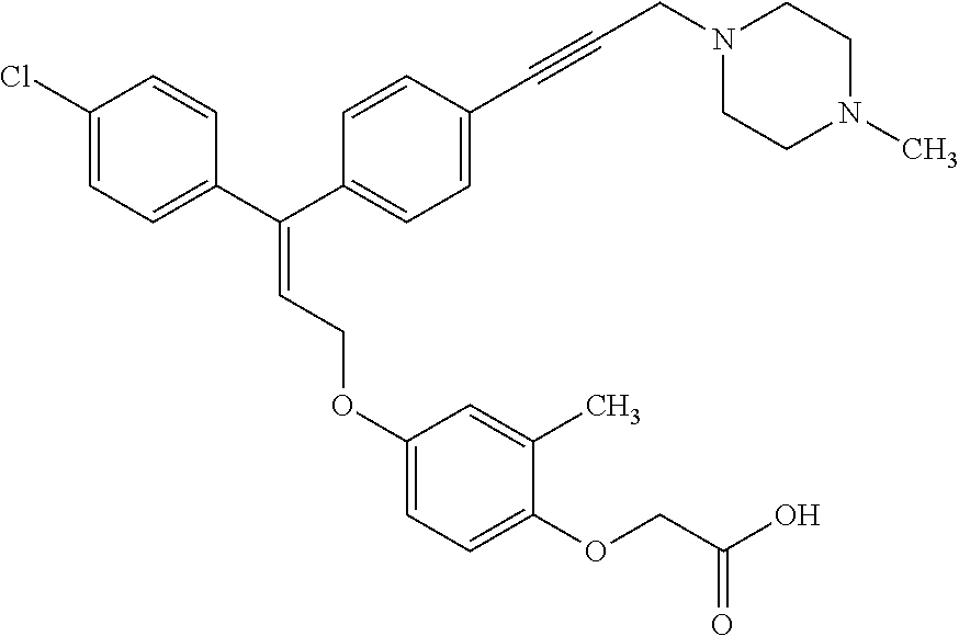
C1=C(OCC=C(C2=CC=C(Cl)C=C2)C2=CC=C(C#CCN3CCN(C)CC3)C=C2)C=C(C)C(OCC(O)=O)=C1
